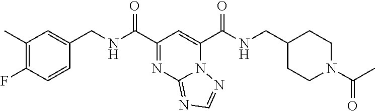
C1(C)=C(F)C=CC(CNC(C2=NC3=NC=NN3C(C(NCC3CCN(C(=O)C)CC3)=O)=C2)=O)=C1
